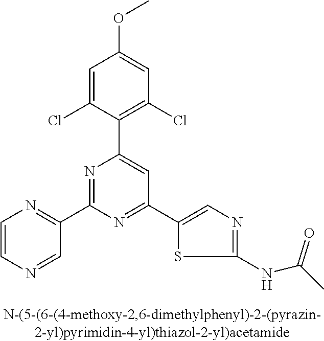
C1=C(Cl)C(C2=CC(C3=CN=C(NC(C)=O)S3)=NC(C3=NC=CN=C3)=N2)=C(Cl)C=C1OC
